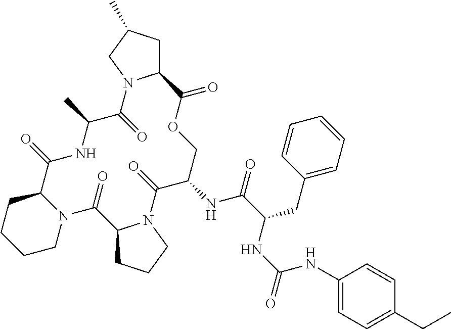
C1CCCN2C1C(=O)NC(C)C(=O)N1C(CC(C)C1)C(=O)OCC(NC(C(CC1=CC=CC=C1)NC(=O)NC1=CC=C(CC)C=C1)=O)C(=O)N1C(C2=O)CCC1
